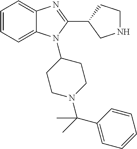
C1=CC=C2C(=C1)N=C(C1CNCC1)N2C1CCN(C(C2=CC=CC=C2)(C)C)CC1
